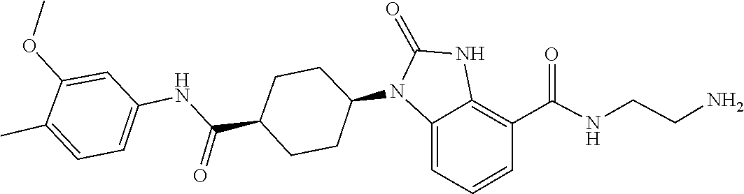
C(CNC(C1=C2NC(=O)N(C3CCC(C(NC4=CC=C(C)C(OC)=C4)=O)CC3)C2=CC=C1)=O)N
